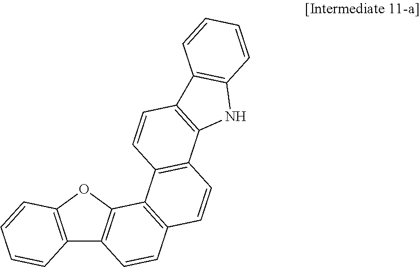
C12=C(OC3=C1C=CC1=C3C3=C(C=C1)C1=C(C=C3)C3=C(C=CC=C3)N1)C=CC=C2
